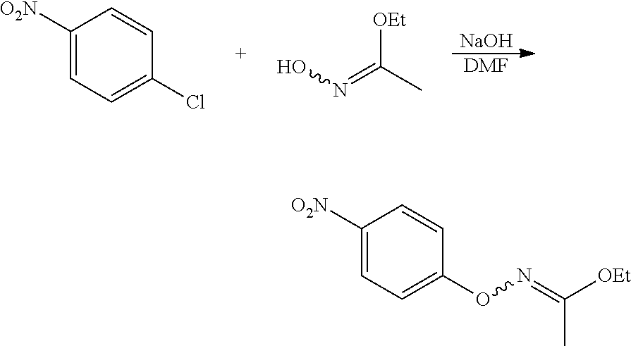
[NaOH].[DMF].C1([O2N])=CC=C(Cl)C=C1.[OEt]C(C)=NO.C1([O2N])=CC=C(ON=C(C)[OEt])C=C1
